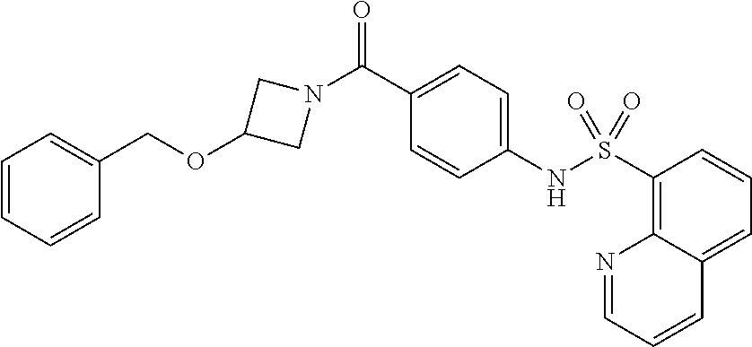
C1(C(N2CC(OCC3=CC=CC=C3)C2)=O)=CC=C(NS(C2=C3C(=CC=C2)C=CC=N3)(=O)=O)C=C1
